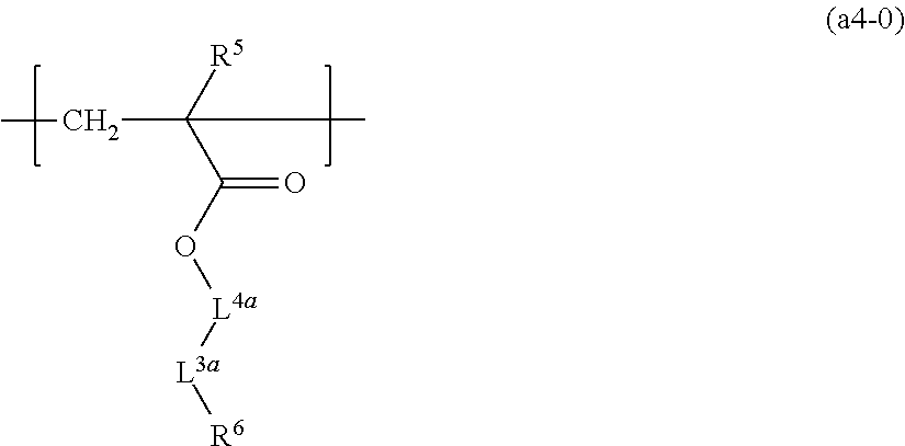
[R5]C(C(O[L4a][L3a][R6])=O)(CC)C
